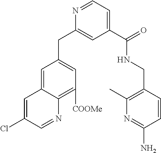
C1(C(=O)NCC2=C(C)N=C(N)C=C2)=CC=NC(CC2=CC([COOMe])=C3C(=C2)C=C(Cl)C=N3)=C1
